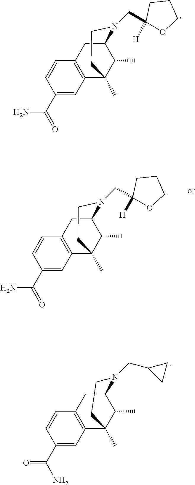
C12=C(C=CC(C(N)=O)=C1)CC1C(C)C2(C)CCN1CC1([H])OCCC1.C12=C(C=CC(C(N)=O)=C1)CC1C(C)C2(C)CCN1CC1CC1.C12=C(C=CC(C(N)=O)=C1)CC1C(C)C2(C)CCN1CC1([H])OCCC1
